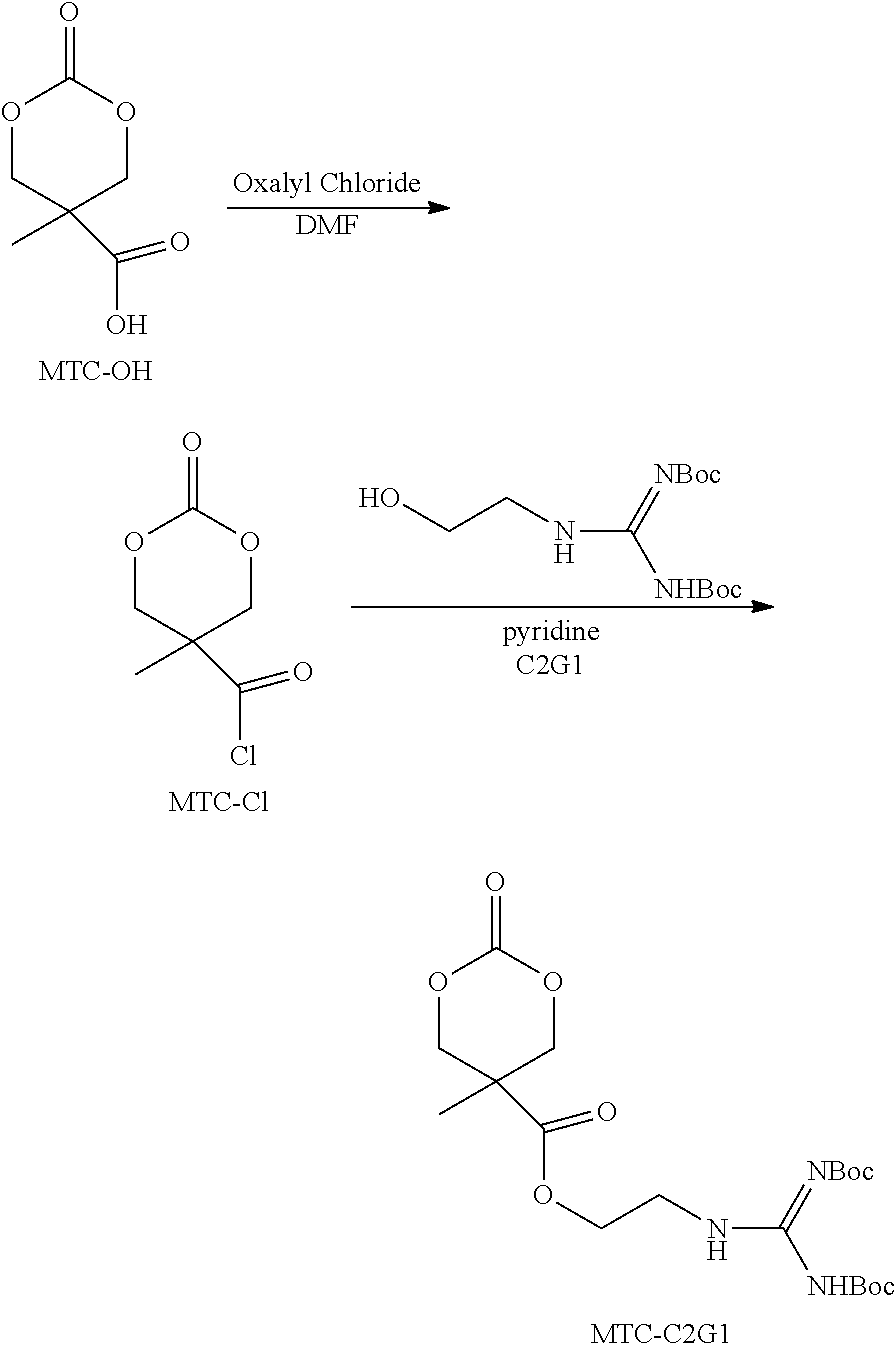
O1CC(C)(C(OCCNC(=[NBoc])[NHBoc])=O)COC1=O.[DMF].O1CC(C)(C(O)=O)COC1=O.C(=[NBoc])([NHBoc])NCCO.O1CC(C)(C(Cl)=O)COC1=O
